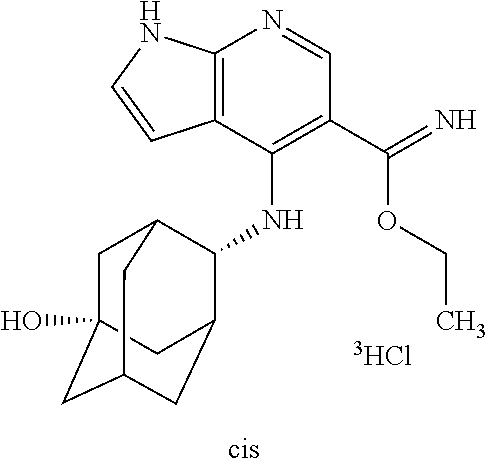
C12=C(C(NC3C4CC5CC(O)(CC3C5)C4)=C(C(=N)OCC)C=N1)C=CN2.[3HCl]
